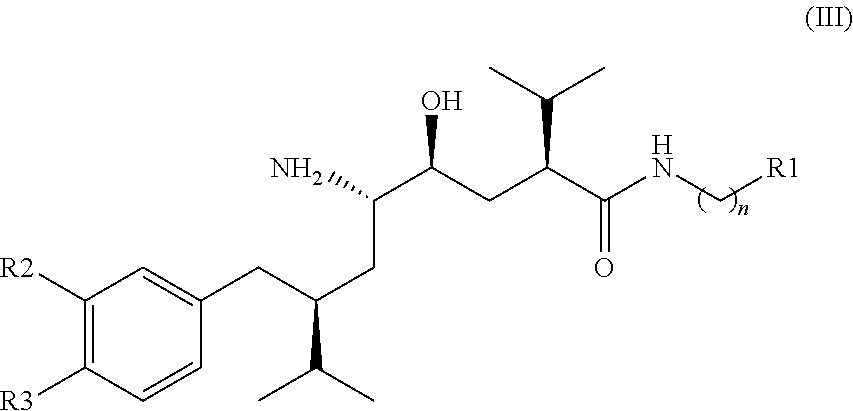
C1([R2])=C([R3])C=CC(CC(CC(N)C(CC(C(NC[R1])=O)C(C)C)O)C(C)C)=C1
